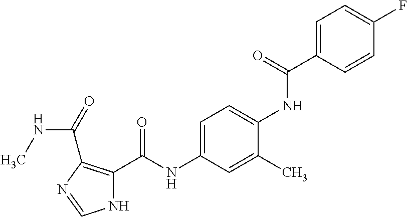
C1=C(C(NC2=CC=C(NC(C3=C(C(=O)NC)N=CN3)=O)C=C2C)=O)C=CC(F)=C1
